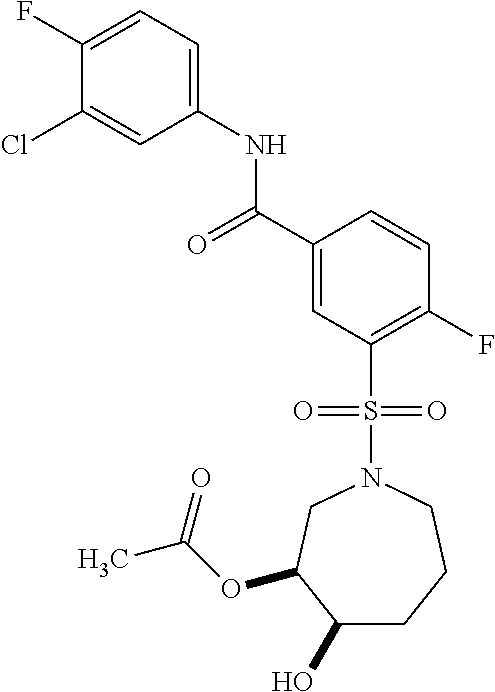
C1(Cl)=CC(NC(C2=CC(S(N3CC(OC(C)=O)C(O)CCC3)(=O)=O)=C(F)C=C2)=O)=CC=C1F
